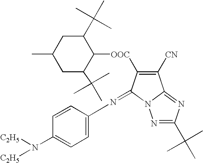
CC1CC(C(C)(C)C)C([OOC]C2=C([CN])C3=NC(C(C)(C)C)=NN3C2=NC2=CC=C(N([C2H5])[C2H5])C=C2)C(C(C)(C)C)C1
